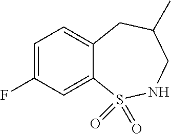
C1=C(F)C=C2C(=C1)CC(C)CNS2(=O)=O
